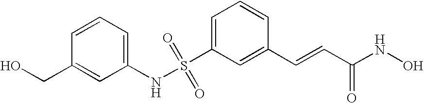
S(C1=CC=CC(C=CC(NO)=O)=C1)(NC1=CC=CC(CO)=C1)(=O)=O
